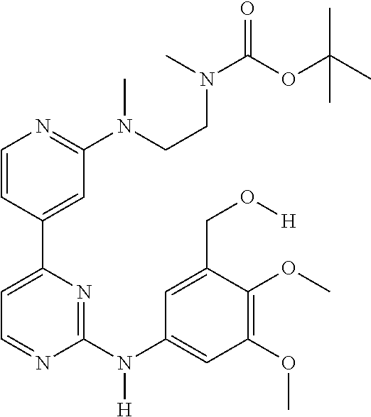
C1=CC(C2=CC=NC(N(C3=CC(OC)=C(OC)C(CO[H])=C3)[H])=N2)=CC(N(CCN(C)C(OC(C)(C)C)=O)C)=N1
